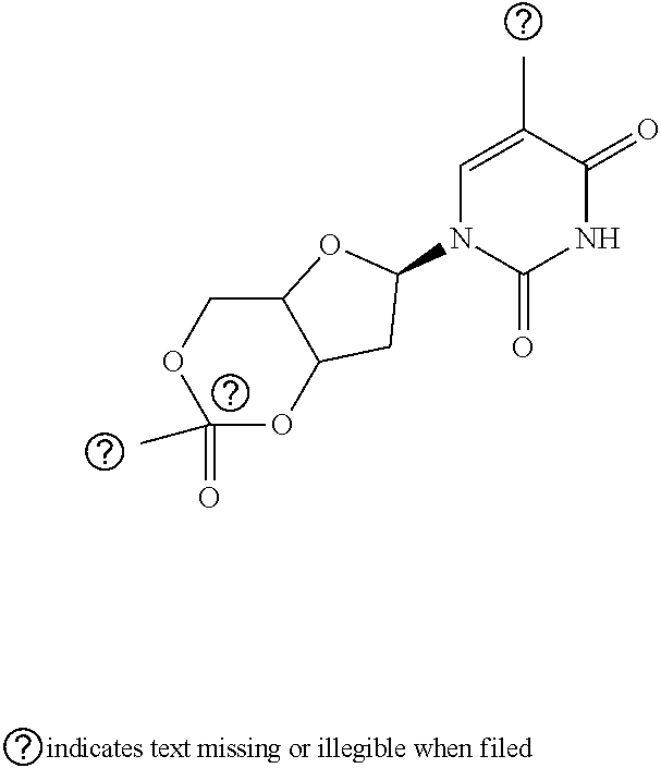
C1=C(C)C(=O)NC(=O)N1C1OC2C(C1)OC(C)(=O)OC2
